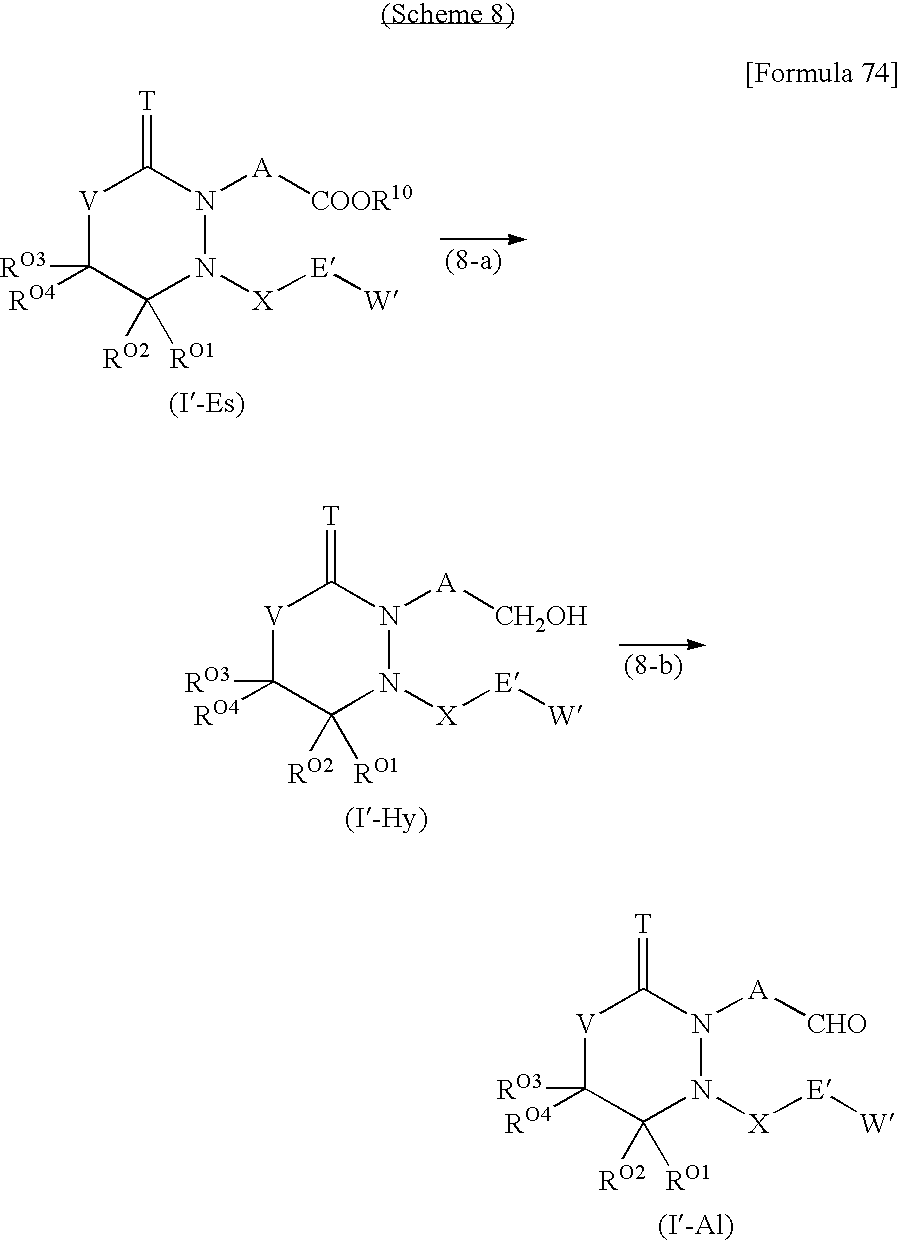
[V]1C([RO4])([RO3])C([RO1])([RO2])N([X][E][W])N([A][CHO])C1=[T].[V]1C([RO4])([RO3])C([RO1])([RO2])N([X][E][W])N([A][COOR10])C1=[T].[V]1C([RO4])([RO3])C([RO1])([RO2])N([X][E][W])N([A][CH2OH])C1=[T]
